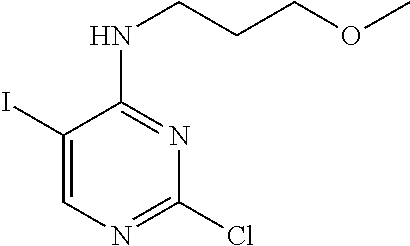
C1(I)=CN=C(Cl)N=C1NCCCOC
